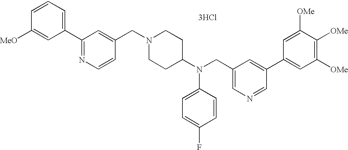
[3HCl].C1=C(N(C2CCN(CC3=CC(C4=CC=CC([MeO])=C4)=NC=C3)CC2)CC2=CN=CC(C3=CC([OMe])=C([OMe])C([OMe])=C3)=C2)C=CC(F)=C1
